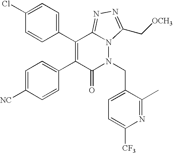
C1(C2=CC=C(Cl)C=C2)=C(C2=CC=C([NC])C=C2)C(=O)N(CC2=CC=C([CF3])N=C2C)N2C1=NN=C2C[OCH3]
